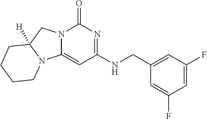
C1(CNC2=NC(=O)N3C(=C2)N2C([H])(C3)CCCC2)=CC(F)=CC(F)=C1
